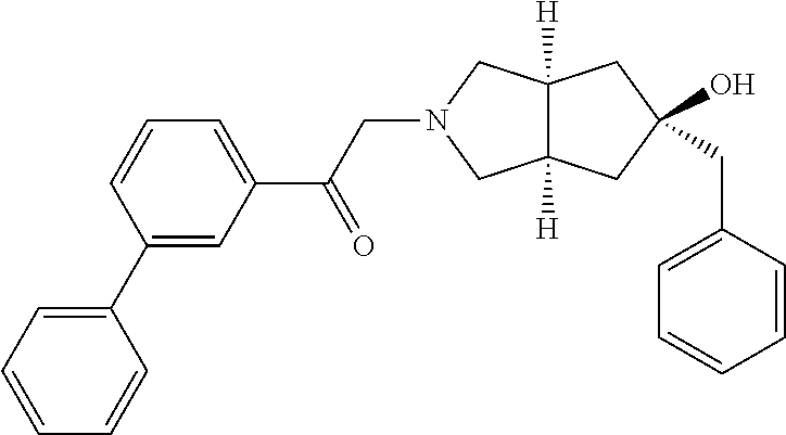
C1=CC=C(C(CN2CC3([H])C([H])(C2)CC(CC2=CC=CC=C2)(O)C3)=O)C=C1C1=CC=CC=C1
